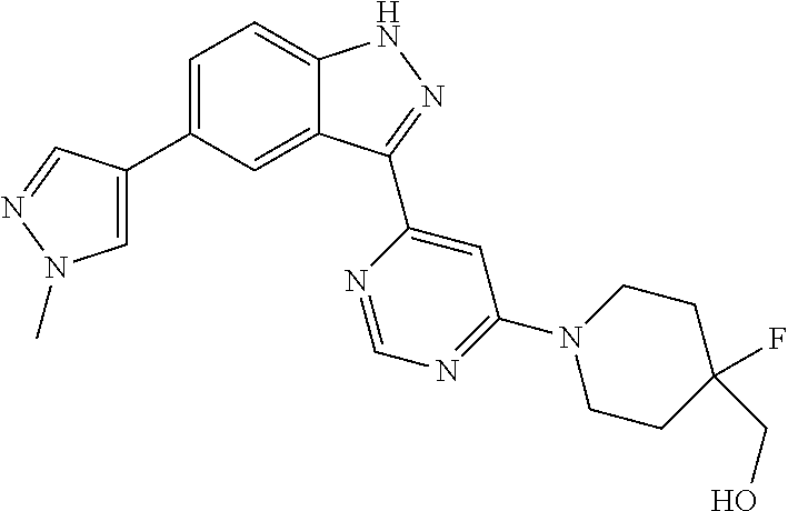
C1=C(C2=CN(C)N=C2)C=C2C(=C1)NN=C2C1=CC(N2CCC(F)(CO)CC2)=NC=N1
